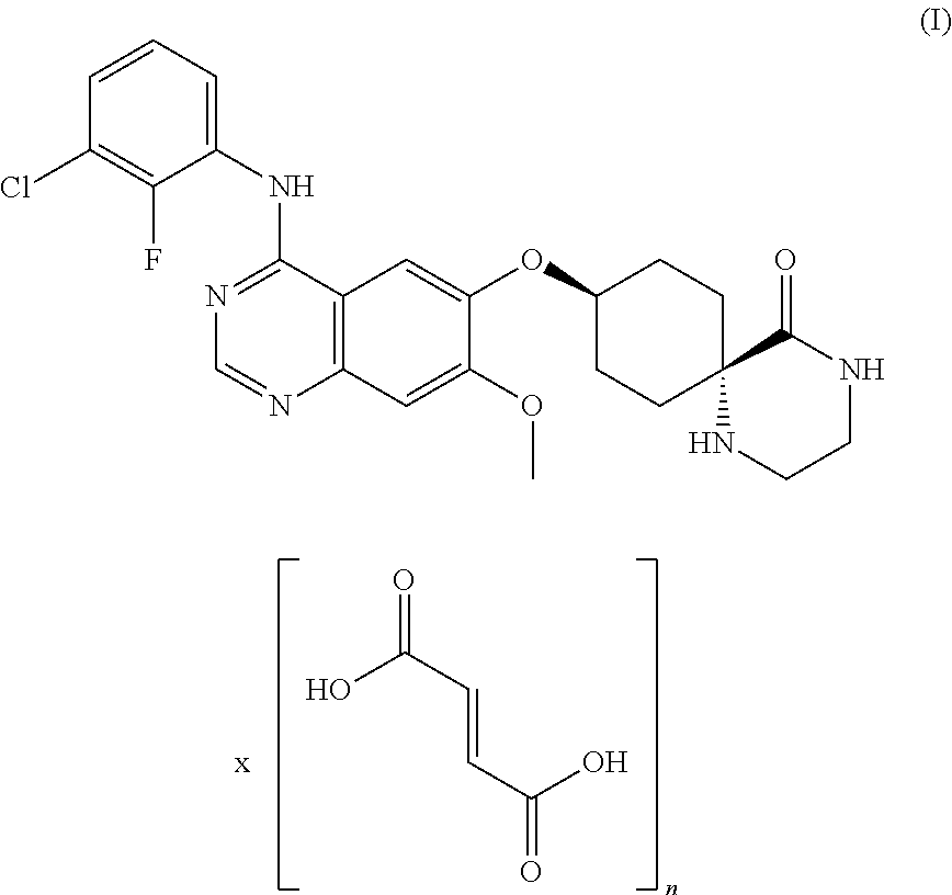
O=C(O)C=CC(=O)O.[x].C1(NC2=NC=NC3=C2C=C(OC2CCC4(CC2)NCCNC4=O)C(OC)=C3)=CC=CC(Cl)=C1F
